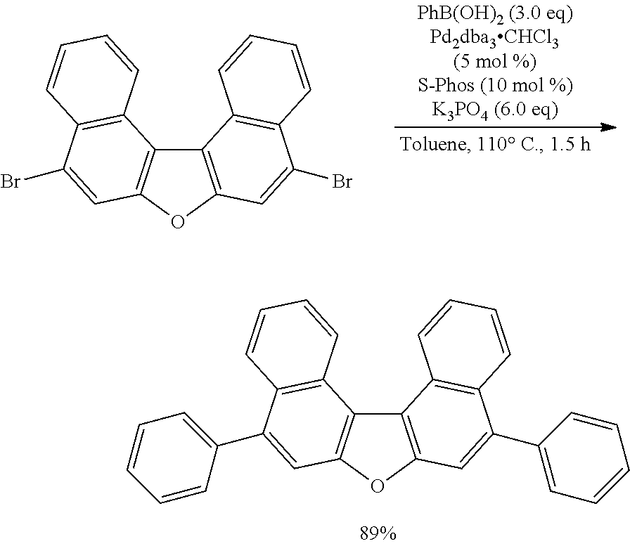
C12=C(OC3=C1C1=C(C(Br)=C3)C=CC=C1)C=C(Br)C1=C2C=CC=C1.C12=C(OC3=C1C1=C(C(C4=CC=CC=C4)=C3)C=CC=C1)C=C(C1=CC=CC=C1)C1=C2C=CC=C1
